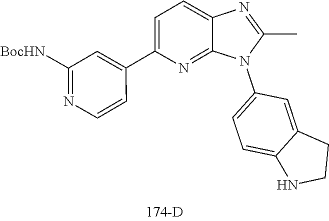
N1=C([BocHN])C=C(C2=CC=C3C(=N2)N(C2=CC=C4C(=C2)CCN4)C(C)=N3)C=C1
